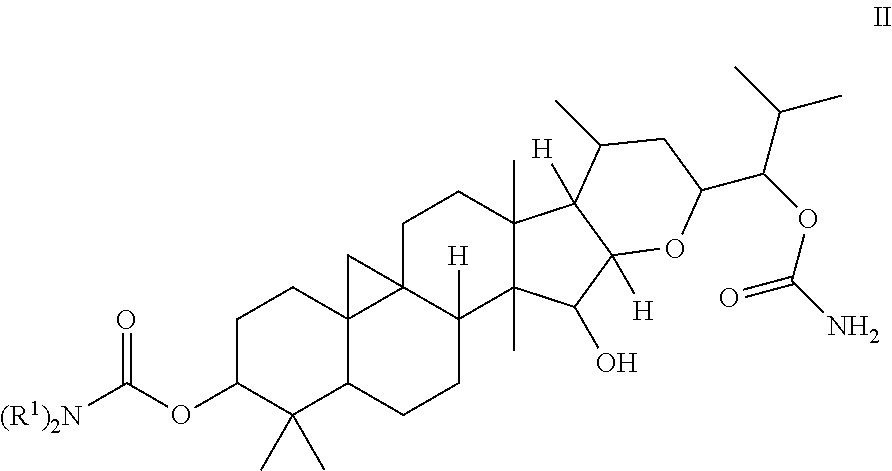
C1C(OC([(R1)2N])=O)C(C)(C)C2C3(C1)C1(C([H])(CC2)C2(C)C(C)(CC1)C1([H])C([H])(C2O)OC(C(OC(N)=O)C(C)C)CC1C)C3
